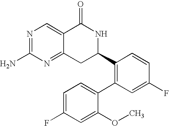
N1=C(N)N=C2C(=C1)C(=O)NC(C1=C(C3=CC=C(F)C=C3OC)C=C(F)C=C1)C2
